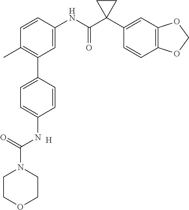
C1=C(NC(C2(C3=CC4=C(C=C3)OCO4)CC2)=O)C=CC(C)=C1C1=CC=C(NC(N2CCOCC2)=O)C=C1.[H]
